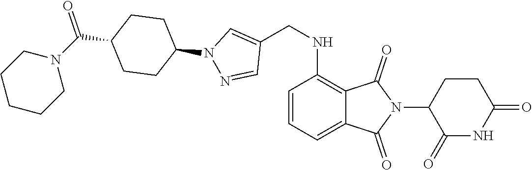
C1(=O)NC(=O)CCC1N1C(=O)C2=C(NCC3=CN(C4CCC(C(N5CCCCC5)=O)CC4)N=C3)C=CC=C2C1=O
